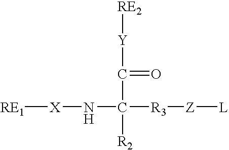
[RE1][X]NC([R3][Z][L])([R2])C(=O)[Y][RE2]
